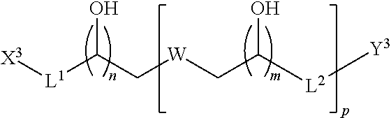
[X3][L1]C(C[W]CC([L2][Y3])O)O
